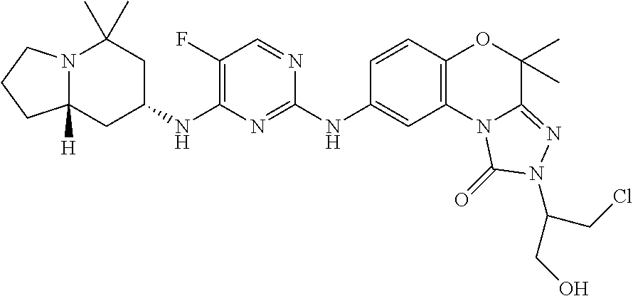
N12C([H])(CC(NC3=C(F)C=NC(NC4=CC5=C(C=C4)OC(C)(C)C4=NN(C(CCl)CO)C(=O)N54)=N3)CC1(C)C)CCC2
